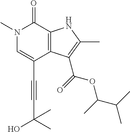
C(C1=CN(C)C(=O)C2=C1C(C(=O)OC(C(C)C)C)=C(C)N2)#CC(O)(C)C
